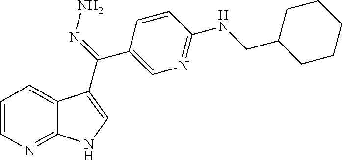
C1=CN=C2C(=C1)C(C(=NN)C1=CN=C(NCC3CCCCC3)C=C1)=CN2
